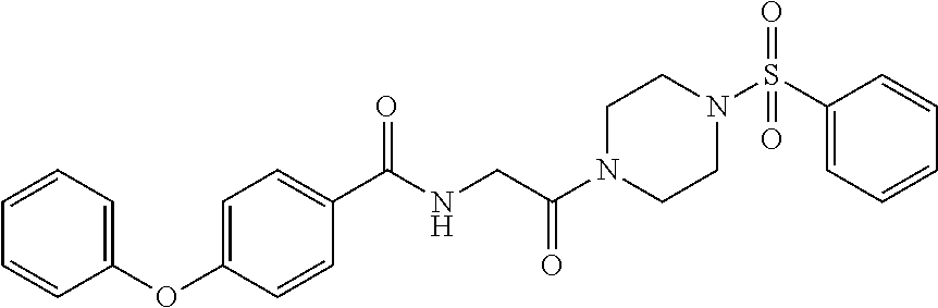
C1=CC=C(OC2=CC=C(C(NCC(N3CCN(S(=O)(C4=CC=CC=C4)=O)CC3)=O)=O)C=C2)C=C1
